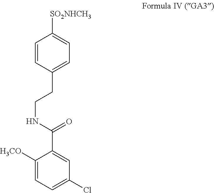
C1=CC(CCNC(=O)C2=CC(Cl)=CC=C2[H3CO])=CC=C1[SO2NHCH3]
